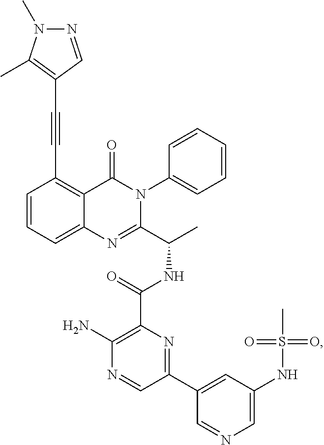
C1=CC=C2C(=C1C#CC1=C(C)N(C)N=C1)C(=O)N(C1=CC=CC=C1)C(C(C)NC(=O)C1=C(N)N=CC(C3=CC(NS(C)(=O)=O)=CN=C3)=N1)=N2
